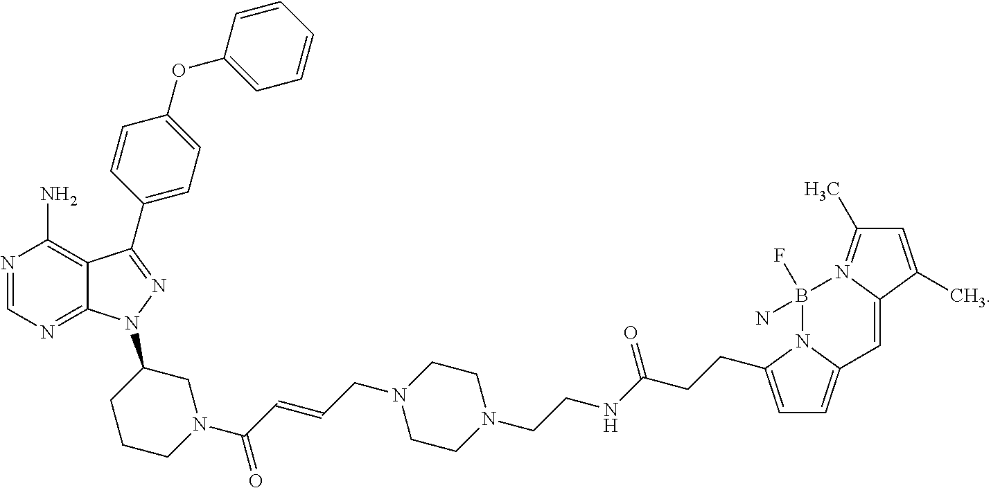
N1=CN=C2C(=C1N)C(C1=CC=C(OC3=CC=CC=C3)C=C1)=NN2C1CN(C(=O)C=CCN2CCN(CCNC(CCC3=CC=C4N3B(F)(N)N3=C(C)C=C(C)C3=C4)=O)CC2)CCC1
